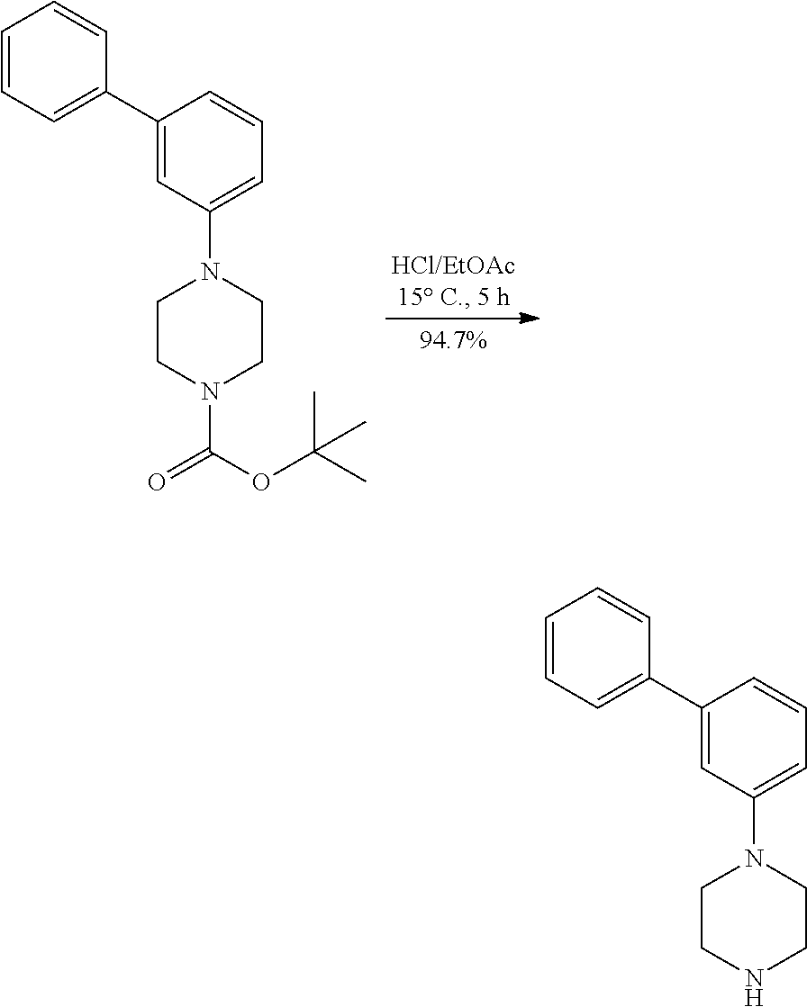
C1=CC=C(C2=CC(N3CCN(C(OC(C)(C)C)=O)CC3)=CC=C2)C=C1.C1=CC=C(C2=CC(N3CCNCC3)=CC=C2)C=C1
